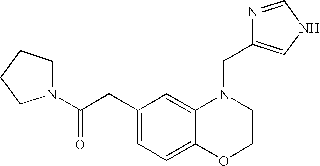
C1(CC(N2CCCC2)=O)=CC=C2C(=C1)N(CC1=CNC=N1)CCO2
